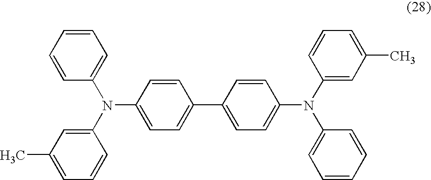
N(C1=CC=C(C2=CC=C(N(C3=CC(C)=CC=C3)C3=CC=CC=C3)C=C2)C=C1)(C1=CC(C)=CC=C1)C1=CC=CC=C1
